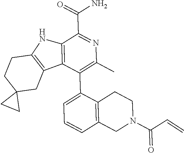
C12=C(C3=C(N1)CCC1(C3)CC1)C(C1=CC=CC3=C1CCN(C(C=C)=O)C3)=C(C)N=C2C(=O)N
